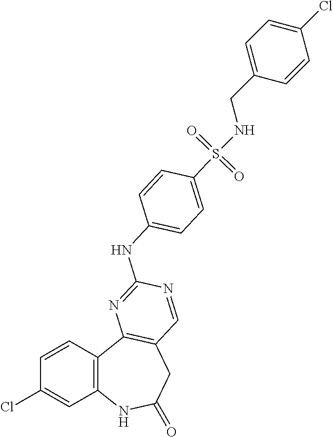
C1=CC2=C(C=C1Cl)NC(=O)CC1=C2N=C(NC2=CC=C(S(=O)(=O)NCC3=CC=C(Cl)C=C3)C=C2)N=C1
